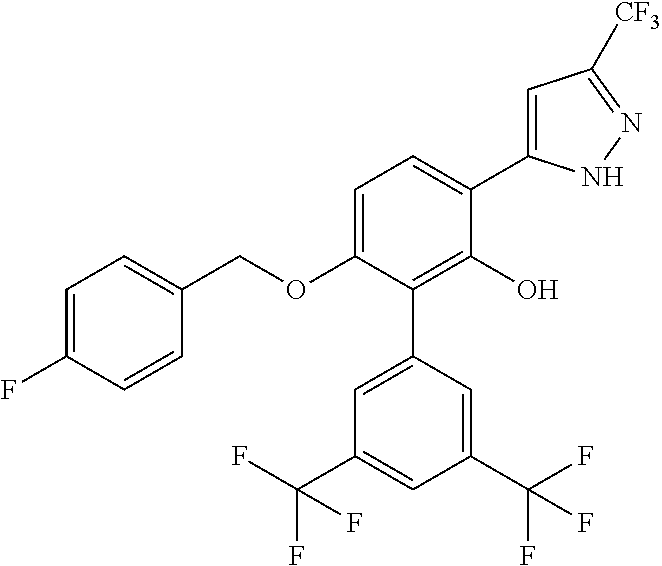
C1(OCC2=CC=C(F)C=C2)=CC=C(C2=CC([CF3])=NN2)C(O)=C1C1=CC(C(F)(F)F)=CC(C(F)(F)F)=C1
